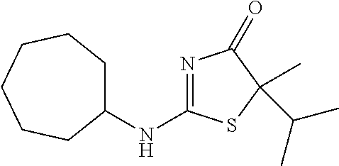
N(C1=NC(=O)C(C)(C(C)C)S1)C1CCCCCC1
